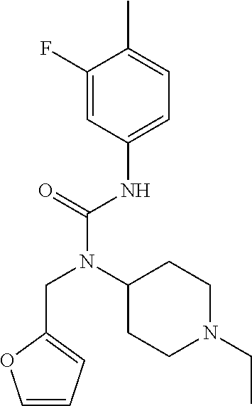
C1(F)=CC(NC(N(CC2=CC=CO2)C2CCN(CC)CC2)=O)=CC=C1C
